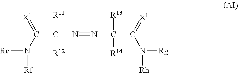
C(C([R11])([R12])N=NC(C(N([Rh])[Rg])=[X1])([R13])[R14])(N([Re])[Rf])=[X1]
